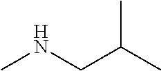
CNCC(C)C
